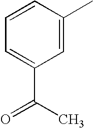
C1=CC(C)=CC(C(C)=O)=C1
